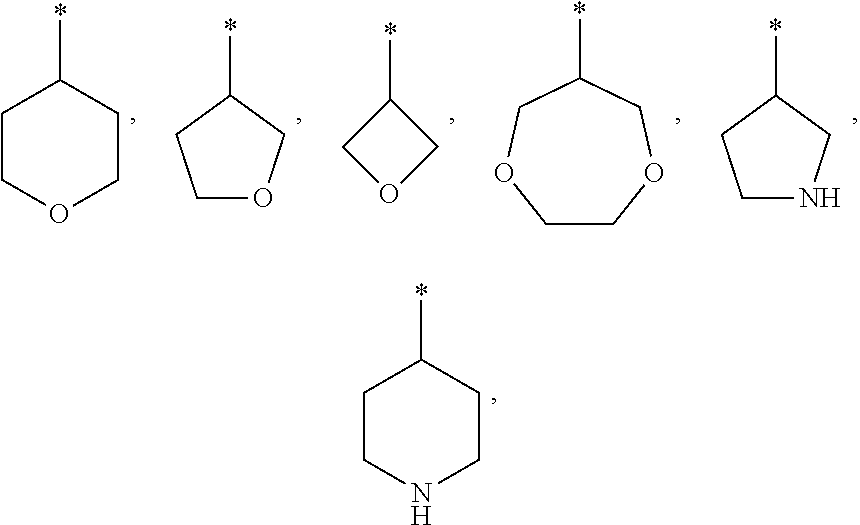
C1COCCC1*.C1(*)CCOC1.C1(*)COC1.C1(*)COCCOC1.C1(*)CCNC1.C1CNCCC1*
